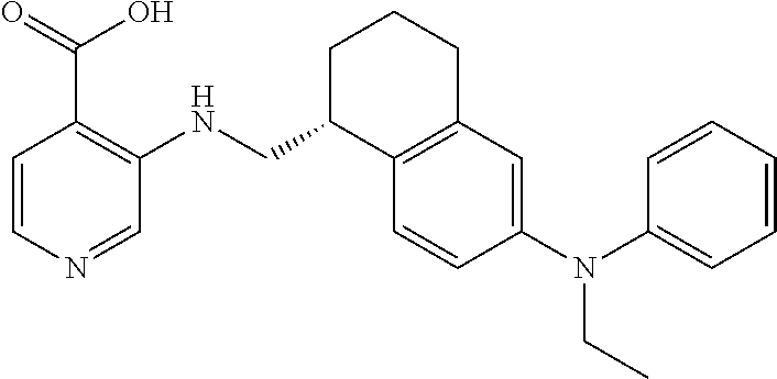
N(C1=CC=CC=C1)(C1=CC2=C(C=C1)C(CNC1=C(C(=O)O)C=CN=C1)CCC2)CC
